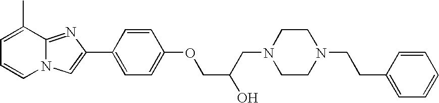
N12C(=NC(C3=CC=C(OCC(CN4CCN(CCC5=CC=CC=C5)CC4)O)C=C3)=C1)C(C)=CC=C2
